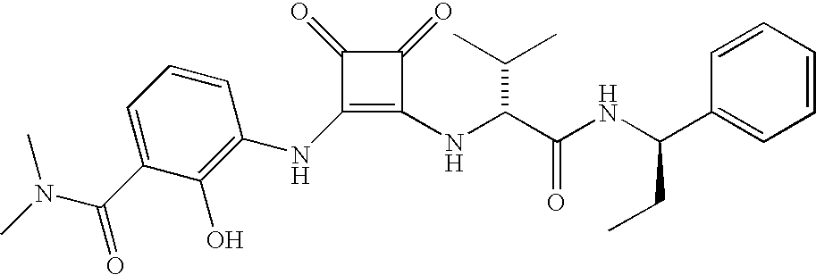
C1(NC(C(NC(C2=CC=CC=C2)CC)=O)C(C)C)=C(NC2=C(O)C(C(N(C)C)=O)=CC=C2)C(=O)C1=O
